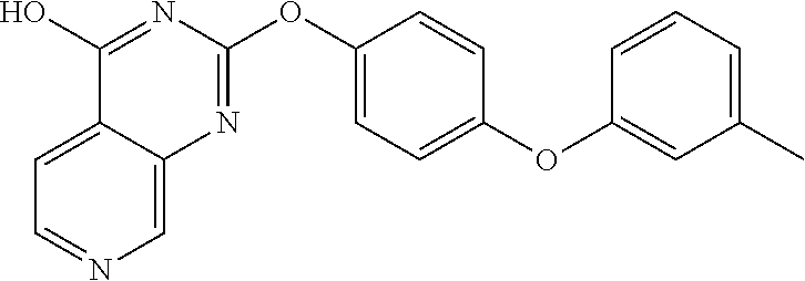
C12=CC=NC=C1N=C(OC1=CC=C(OC3=CC(C)=CC=C3)C=C1)N=C2O
